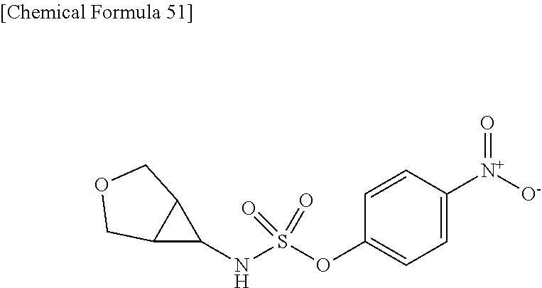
S(OC1=CC=C([N+]([O-])=O)C=C1)(=O)(=O)NC1C2C1COC2
